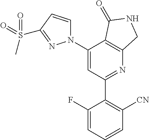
C1(C2=C([CN])C=CC=C2F)=NC2=C(C(N3C=CC(S(C)(=O)=O)=N3)=C1)C(=O)NC2
